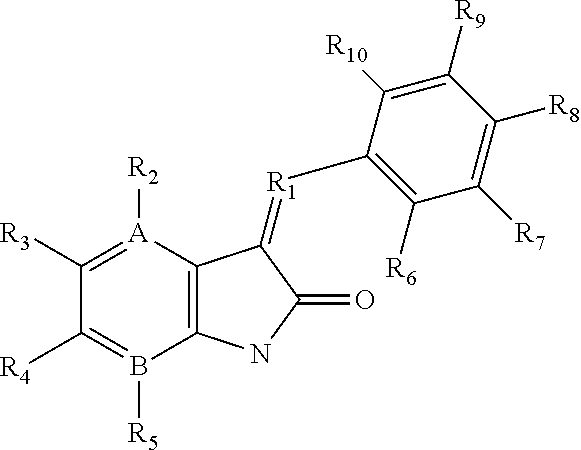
C12=C([A]([R2])=C([R3])C([R4])=B1[R5])C(=[R1]C1=C([R6])C([R7])=C([R8])C([R9])=C1[R10])C(=O)N2
